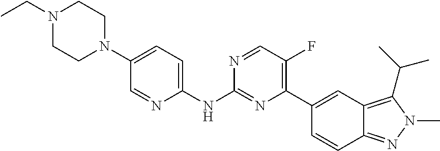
C1(N2CCN(CC)CC2)=CC=C(NC2=NC(C3=CC4=C(C(C)C)N(C)N=C4C=C3)=C(F)C=N2)N=C1
